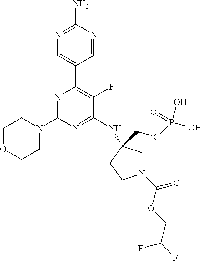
N1=C(N)N=CC(C2=C(F)C(NC3(COP(O)(=O)O)CN(C(OCC(F)F)=O)CC3)=NC(N3CCOCC3)=N2)=C1
